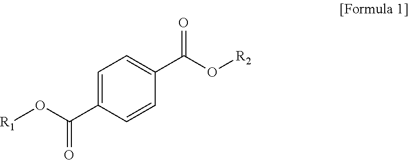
C1=C(C(O[R1])=O)C=CC(C(O[R2])=O)=C1
